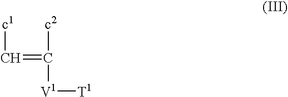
[c1]C=C([c2])[V1][T1]
